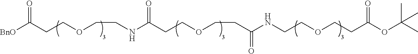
[BnO]C(CCOCCNC(CCOCCC(NCCOCCC(OC(C)(C)C)=O)=O)=O)=O
